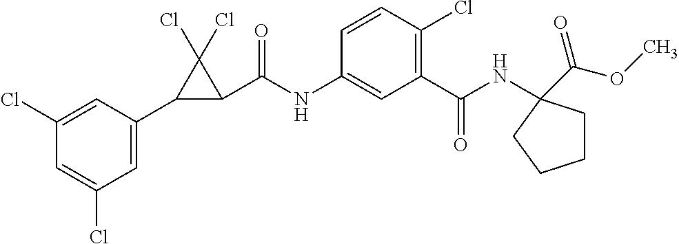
C1(C2C(C(NC3=CC(C(NC4(C(OC)=O)CCCC4)=O)=C(Cl)C=C3)=O)C2(Cl)Cl)=CC(Cl)=CC(Cl)=C1
